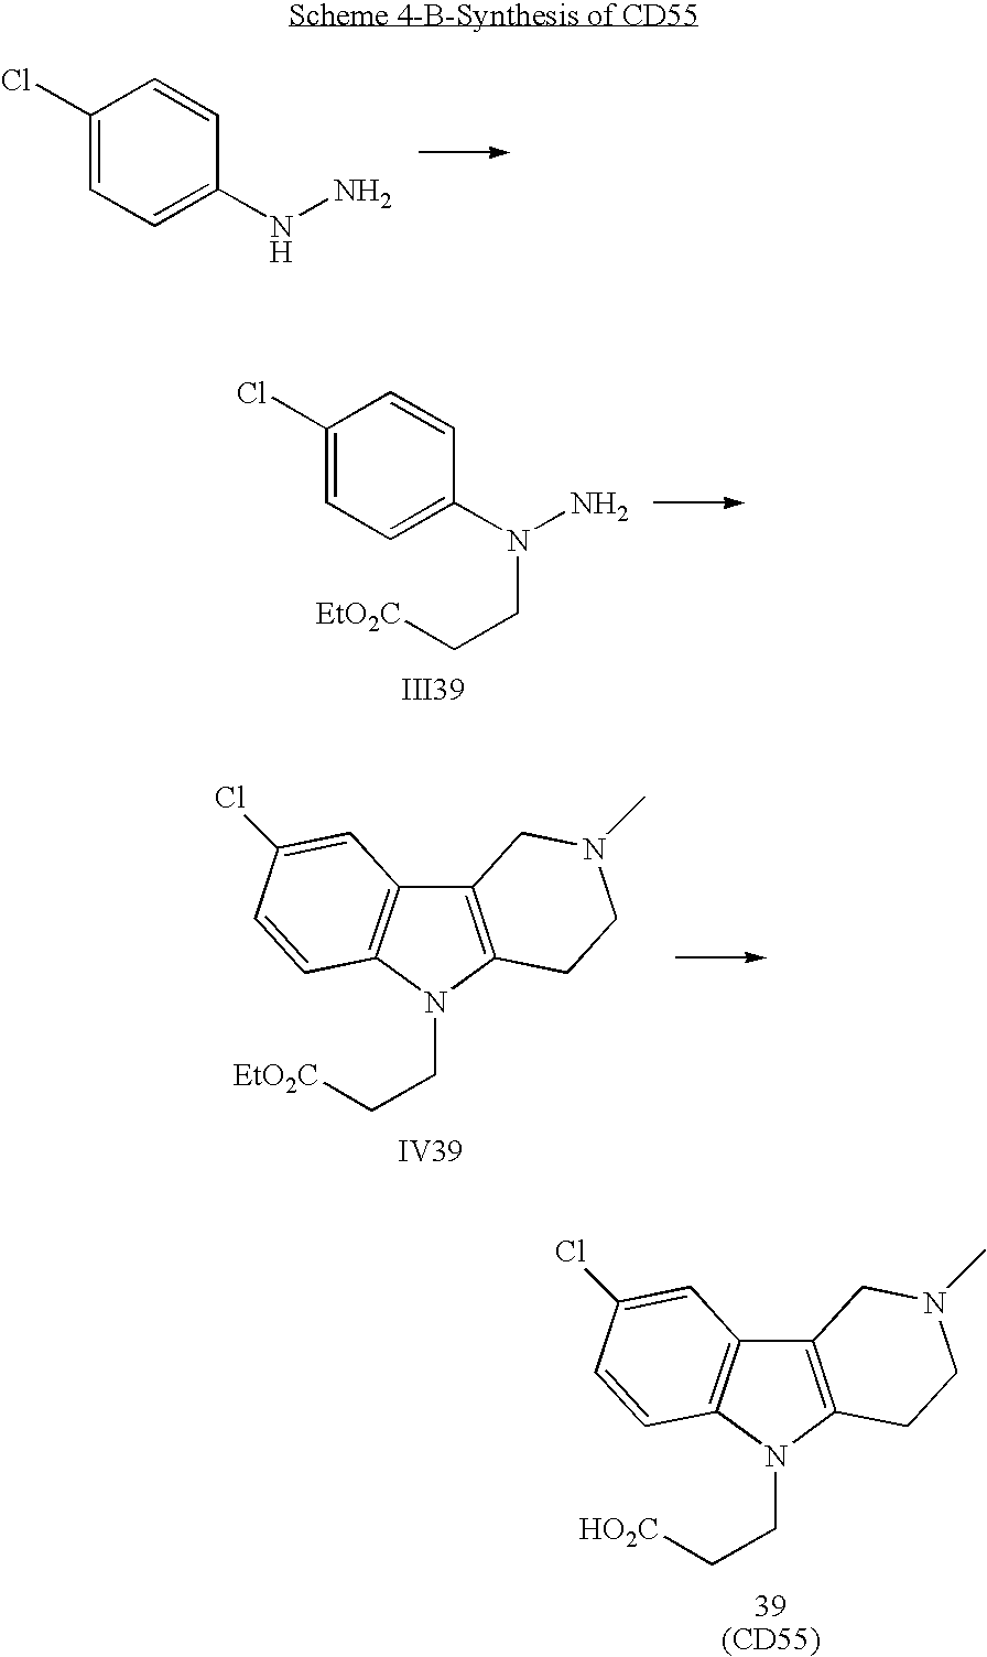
C1(Cl)=CC=C(NN)C=C1.C1(Cl)=CC=C(N(N)CC[EtO2C])C=C1.[III39].C12=C(N(CC[EtO2C])C3=C1C=C(Cl)C=C3)CCN(C)C2.[IV39].C12=C(N(CC[HO2C])C3=C1C=C(Cl)C=C3)CCN(C)C2.[39(CD55)]
